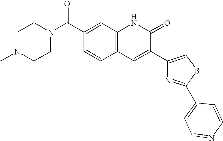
C1N(C)CCN(C(C2=CC3=C(C=C2)C=C(C2=CSC(C4=CC=NC=C4)=N2)C(=O)N3)=O)C1
